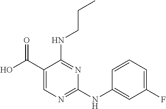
C1=CC=C(F)C=C1NC1=NC=C(C(O)=O)C(NCCC)=N1
